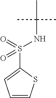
C1(S(=O)(=O)NC(C)(C)C)=CC=CS1
